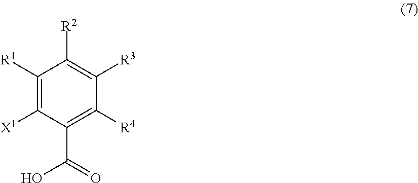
C1([R1])=C([X1])C(C(=O)O)=C([R4])C([R3])=C1[R2]
